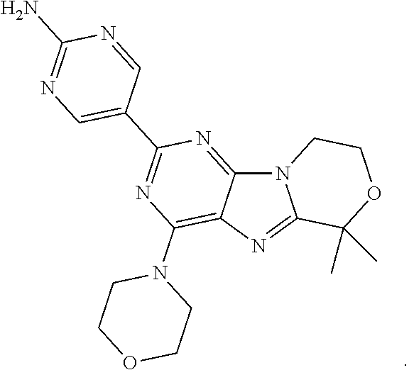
N12C3=NC(C4=CN=C(N)N=C4)=NC(N4CCOCC4)=C3N=C1C(C)(C)OCC2
